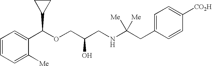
C1(C(OCC(CNC(CC2=CC=C([CO2H])C=C2)([Me])[Me])O)C2CC2)=CC=CC=C1[Me]
